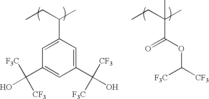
CCC(C)C1=CC(C(O)([F3C])[CF3])=CC(C(O)([CF3])[F3C])=C1.CCC(C)(C(OC([CF3])[F3C])=O)C
